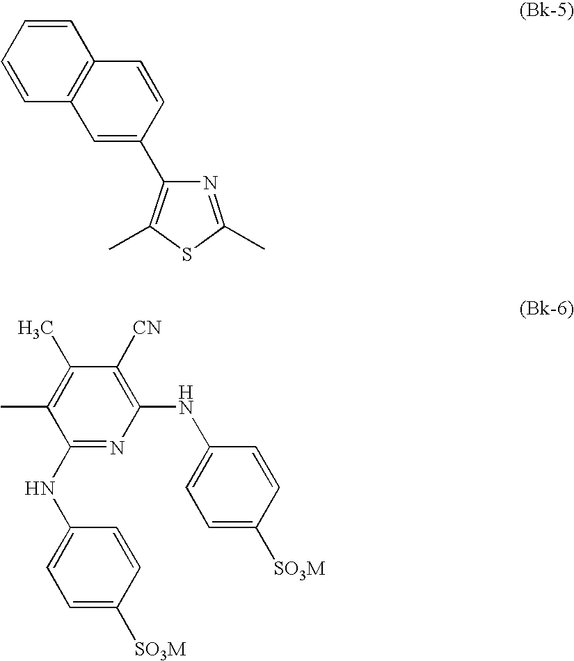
C1=CC=CC2=C1C=CC(C1=C(C)SC(C)=N1)=C2.C1(NC2=CC=C([SO3M])C=C2)=NC(NC2=CC=C([SO3M])C=C2)=C([CN])C(C)=C1C
